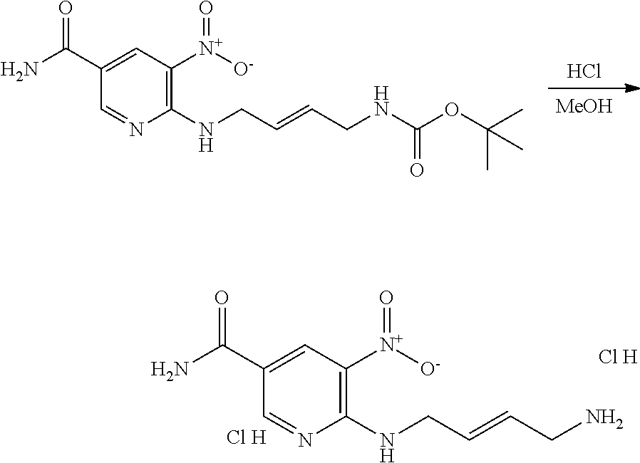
Cl.[MeOH].C(C=CCNC(OC(C)(C)C)=O)NC1=C([N+](=O)[O-])C=C(C(N)=O)C=N1.C(C=CCN)NC1=C([N+](=O)[O-])C=C(C(N)=O)C=N1.[Cl H].[Cl H]
